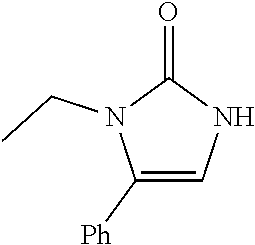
C1([Ph])=CNC(=O)N1CC
